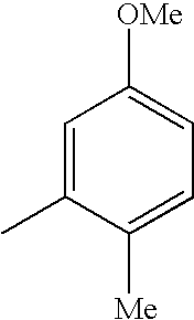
C1=C(C)C([Me])=CC=C1[OMe]
